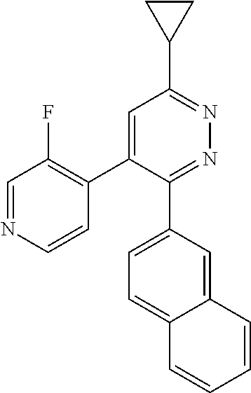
C1=NC=CC(C2=CC(C3CC3)=NN=C2C2=CC=C3C(=C2)C=CC=C3)=C1F
